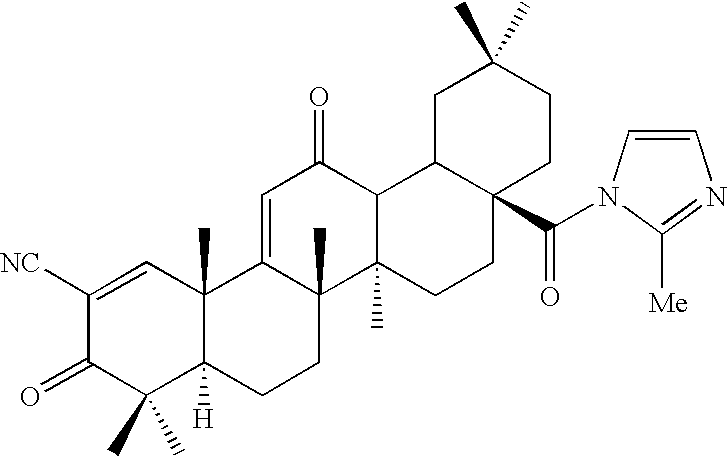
C1([NC])=CC2(C)C([H])(C(C)(C)C1=O)CCC1(C)C2=CC(=O)C2C1(C)CCC1(C(N3C=CN=C3[Me])=O)CCC(C)(C)CC12
